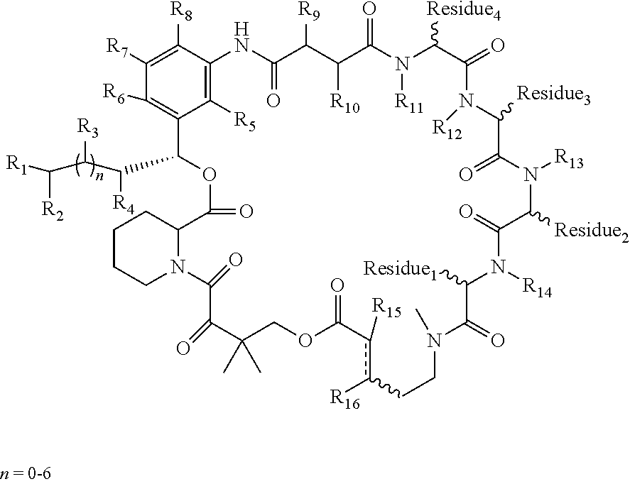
C1(C(C(C([R1])[R2])[R3])[R4])OC(=O)C2CCCCN2C(=O)C(=O)C(C)(C)COC(=O)c([R15])c([R16])CCN(C)C(=O)C([Residue1])N([R14])C(=O)C([Residue2])N([R13])C(=O)C([Residue3])N([R12])C(=O)C([Residue4])N([R11])C(=O)C([R10])C([R9])C(=O)NC2=C([R5])C1=C([R6])C([R7])=C2[R8]
